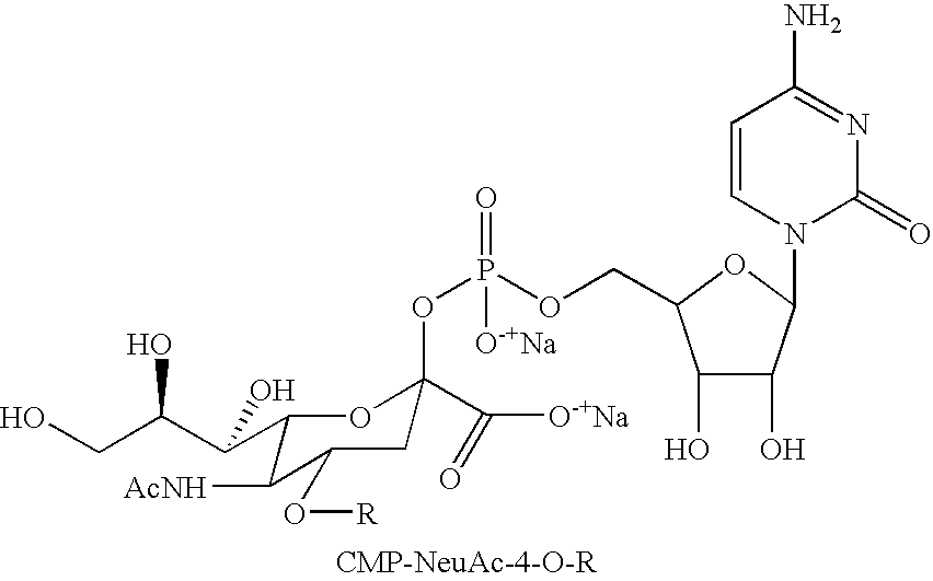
C1(C(C(CO)O)O)C([AcNH])C(O[R])CC(OP([O-+Na])(=O)OCC2C(O)C(O)C(N3C(=O)N=C(N)C=C3)O2)(C([O-+Na])=O)O1
